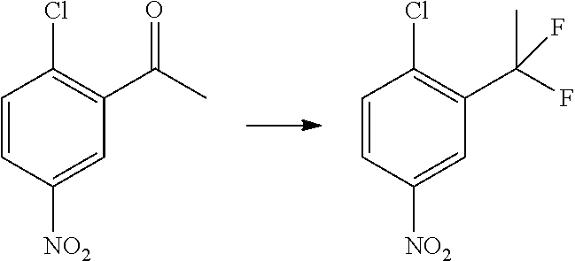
C1=CC([NO2])=CC(C(=O)C)=C1Cl.C1=CC([NO2])=CC(C(F)(C)F)=C1Cl
